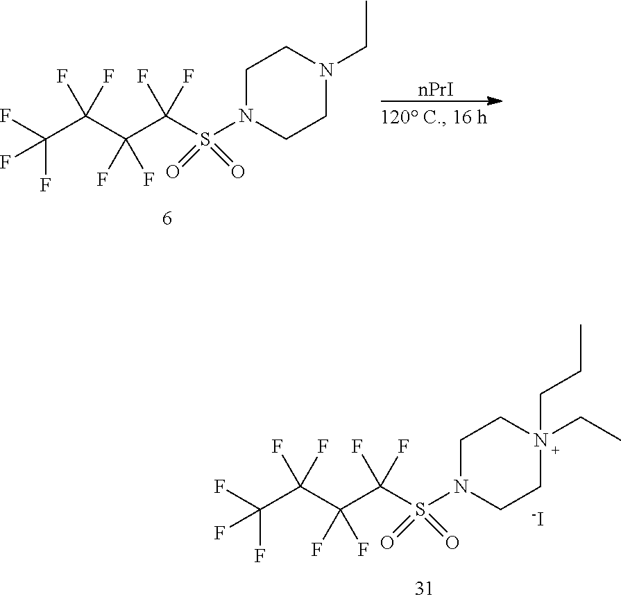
[nPrI].C(C(C(C(S(N1CCN(CC)CC1)(=O)=O)(F)F)(F)F)(F)F)(F)(F)F.C(C(C(C(S(N1CCN(CC)(CCC)CC1)(=O)=O)(F)F)(F)F)(F)F)(F)(F)F.[-I]
